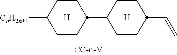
[H].[H].C1CC(C=C)CCC1C1CCC([CnH2n+1])CC1
